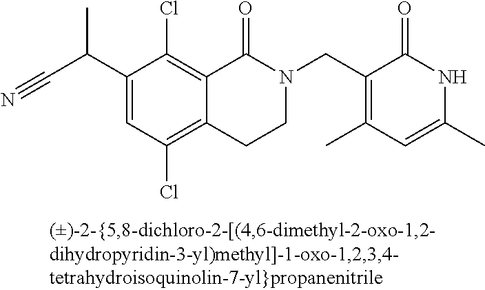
C1(C(C#N)C)=CC(Cl)=C2C(=C1Cl)C(=O)N(CC1=C(C)C=C(C)NC1=O)CC2
